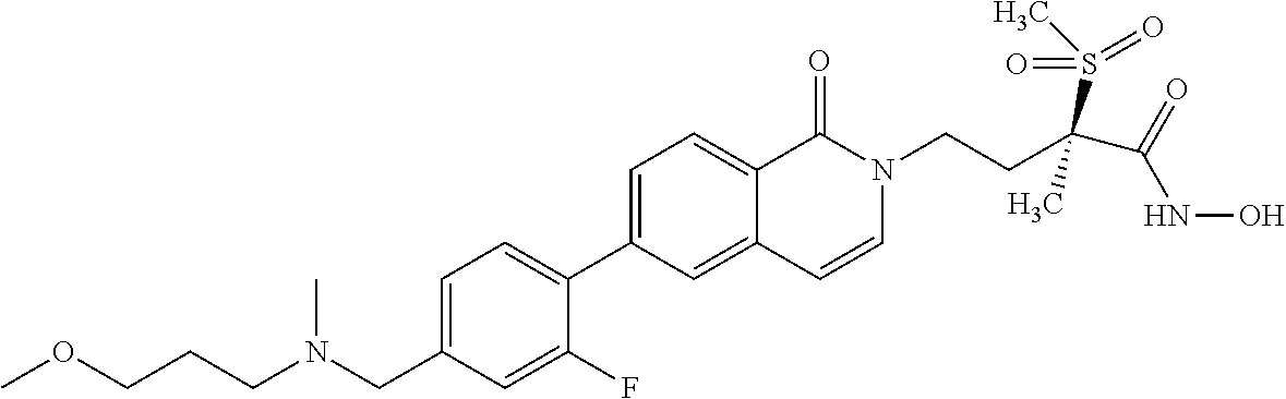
C1=C(CN(CCCOC)C)C=C(F)C(C2=CC=C3C(=C2)C=CN(CCC(C(=O)NO)(S(C)(=O)=O)C)C3=O)=C1
